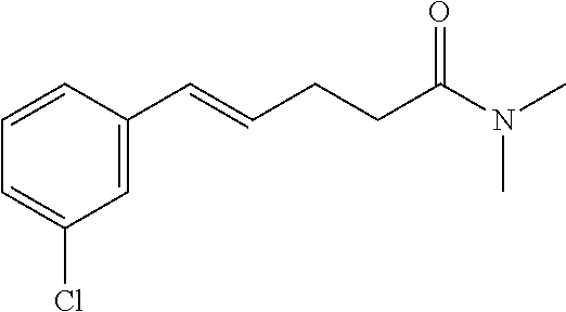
C1=CC(C=CCCC(N(C)C)=O)=CC(Cl)=C1
